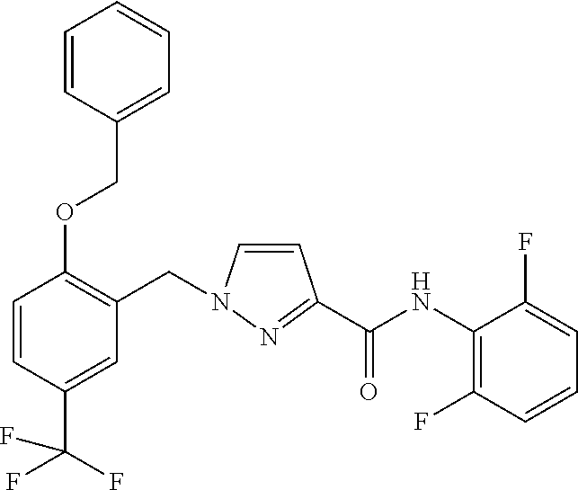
C1=CC(C(F)(F)F)=CC(CN2C=CC(C(NC3=C(F)C=CC=C3F)=O)=N2)=C1OCC1=CC=CC=C1
